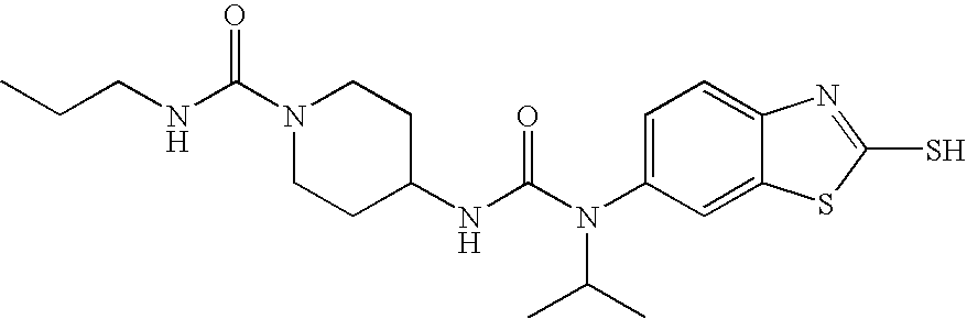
C(NC(N1CCC(NC(N(C2=CC=C3C(=C2)SC(S)=N3)C(C)C)=O)CC1)=O)CC
